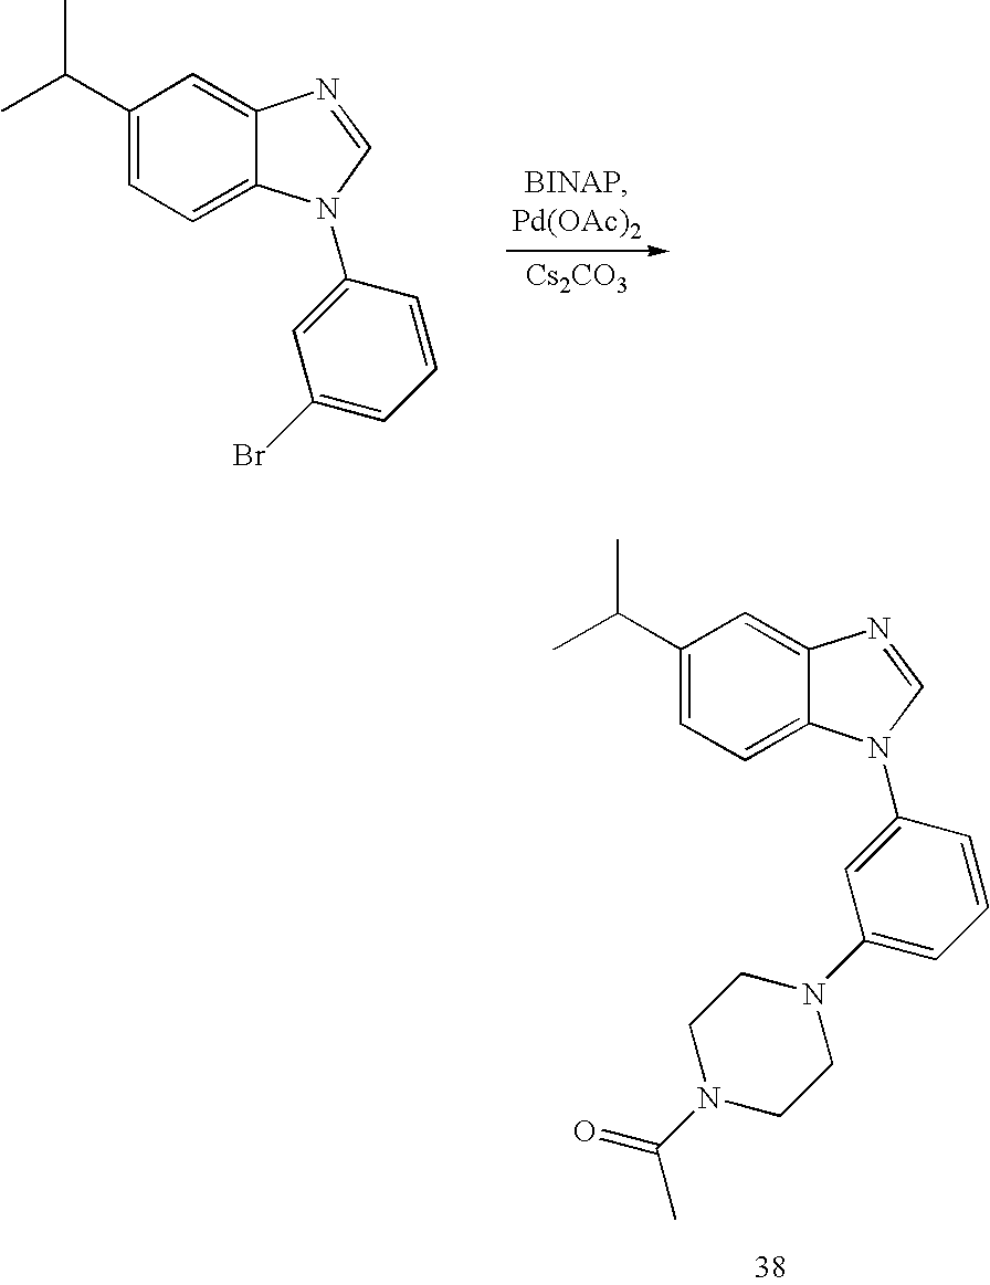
C1(C(C)C)=CC=C2C(=C1)N=CN2C1=CC(N2CCN(C(=O)C)CC2)=CC=C1.[Cs2CO3].C1(C(C)C)=CC=C2C(=C1)N=CN2C1=CC(Br)=CC=C1
